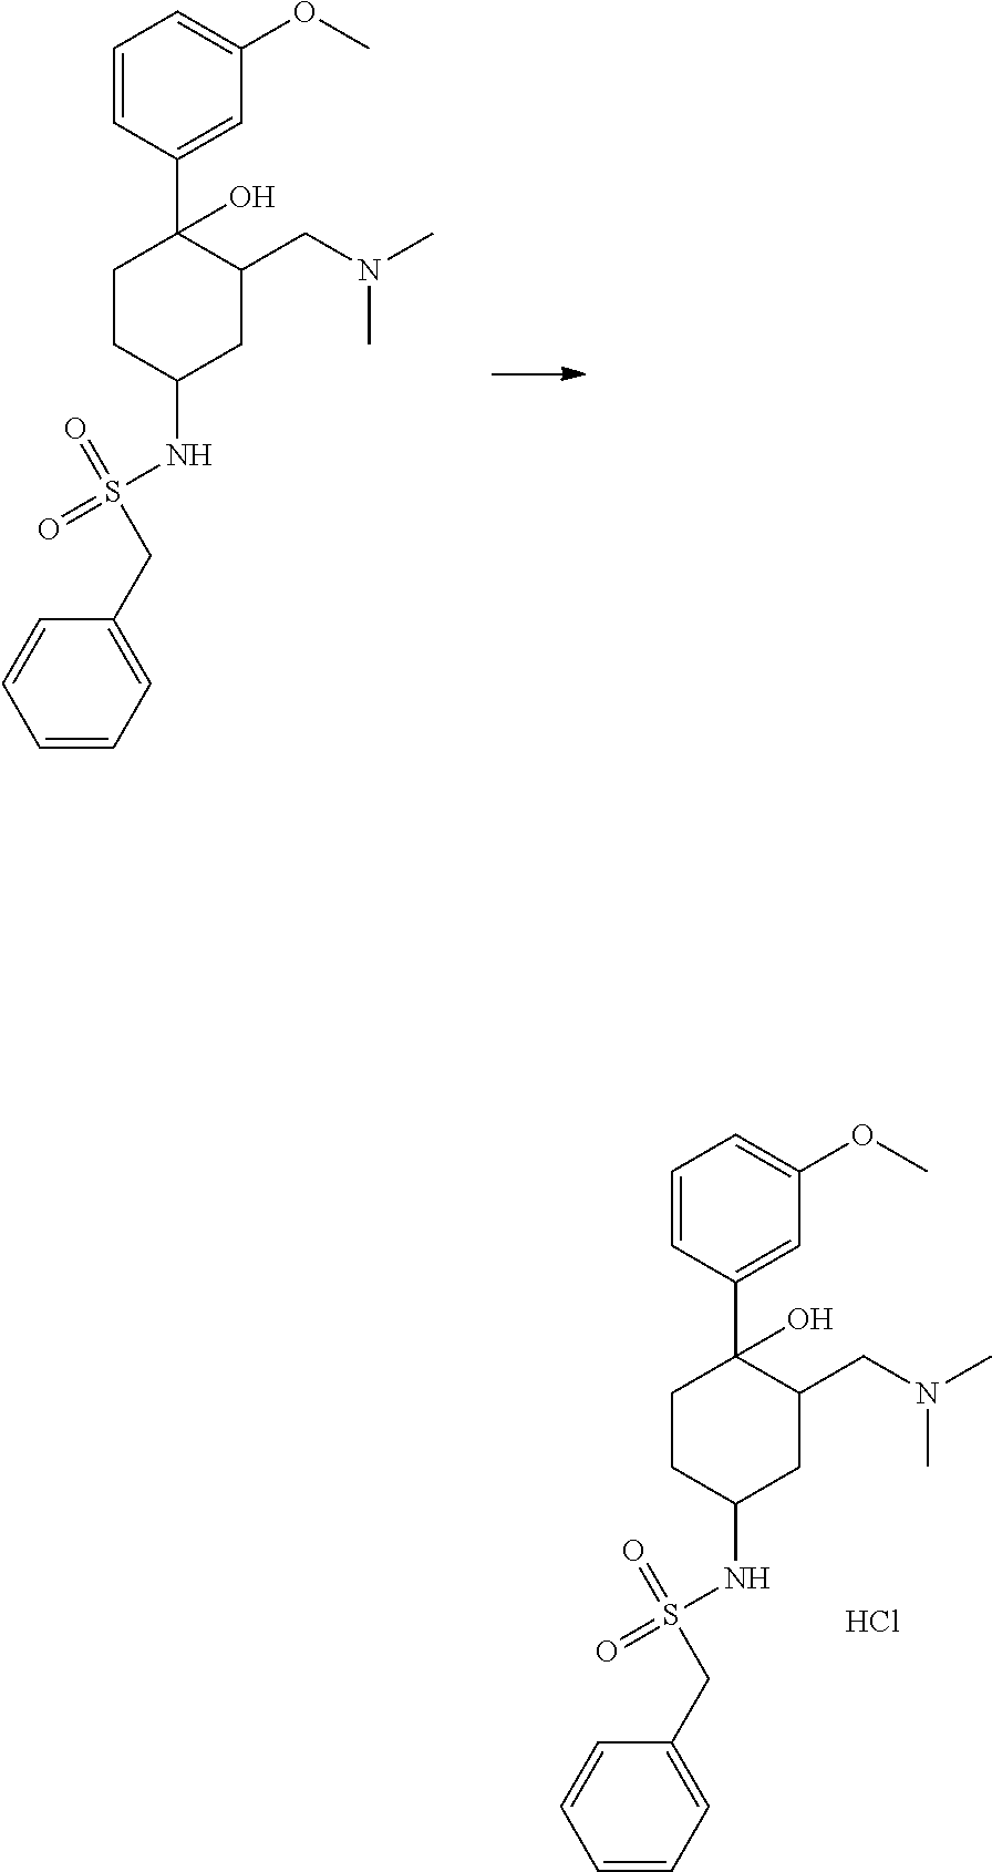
N(C)(CC1C(O)(C2=CC(OC)=CC=C2)CCC(NS(=O)(=O)CC2=CC=CC=C2)C1)C.N(C)(CC1C(O)(C2=CC(OC)=CC=C2)CCC(NS(=O)(=O)CC2=CC=CC=C2)C1)C.Cl
